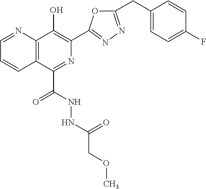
C1=NC2=C(C=C1)C(C(NNC(COC)=O)=O)=NC(C1=NN=C(CC3=CC=C(F)C=C3)O1)=C2O
